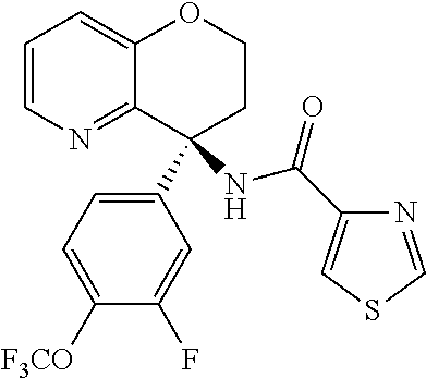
C1=CN=C2C(=C1)OCCC2(NC(=O)C1=CSC=N1)C1=CC=C([F3CO])C(F)=C1
